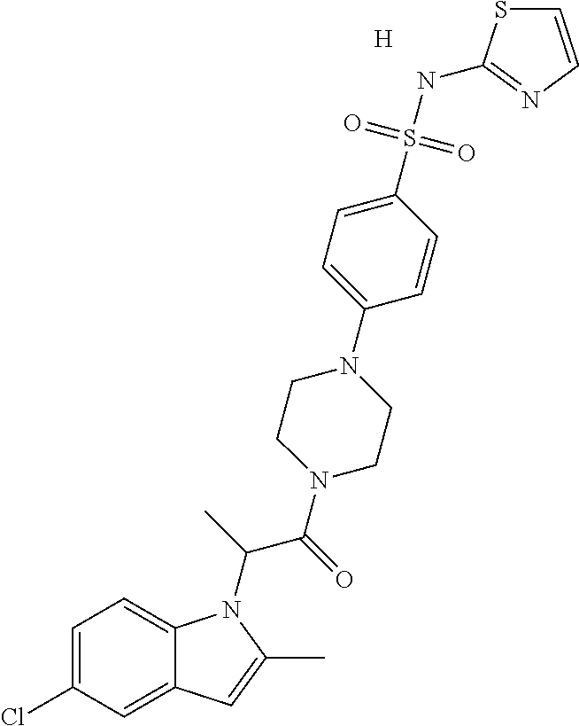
[H].C1=C(Cl)C=C2C(=C1)N(C(C)C(=O)N1CCN(C3=CC=C(S(NC4=NC=CS4)(=O)=O)C=C3)CC1)C(C)=C2
